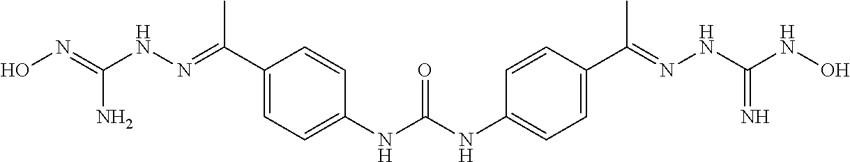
ON=C(NN=C(C1=CC=C(NC(NC2=CC=C(C(=NNC(NO)=N)C)C=C2)=O)C=C1)C)N
